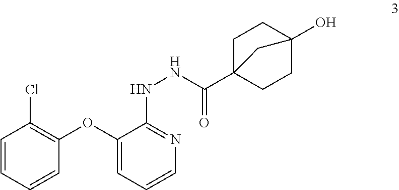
C1=CC=CC(OC2=CC=CN=C2NNC(=O)C23CCC(O)(CC2)C3)=C1Cl
